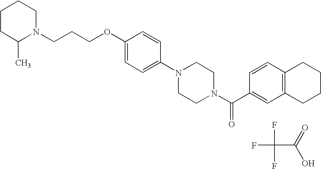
C1CC(C)N(CCCOC2=CC=C(N3CCN(C(C4=CC5=C(C=C4)CCCC5)=O)CC3)C=C2)CC1.FC(C(O)=O)(F)F
